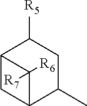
C12CC(C(C)CC1[R5])C2([R6])[R7]
